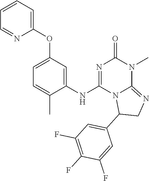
C1=C(OC2=CC=CC=N2)C=C(NC2=NC(=O)N(C)C3=NCC(C4=CC(F)=C(F)C(F)=C4)N23)C(C)=C1
